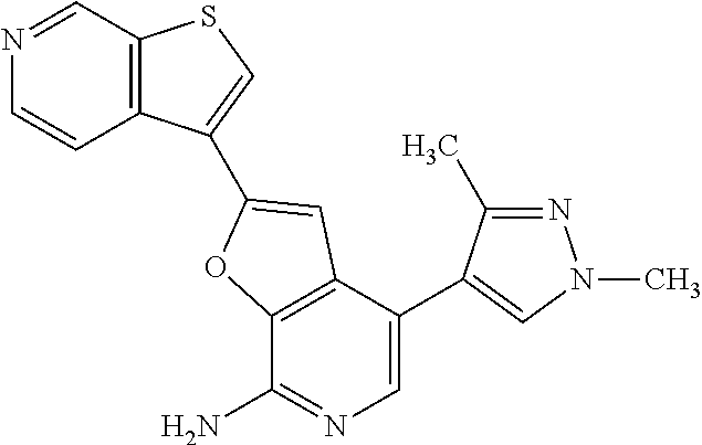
C12=C(C(C3=CN(C)N=C3C)=CN=C1N)C=C(C1=CSC3=C1C=CN=C3)O2
